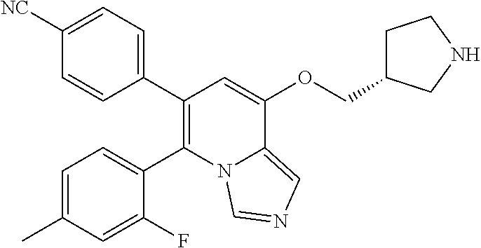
C1(C2=C(C3=CC=C([NC])C=C3)C=C(OCC3CCNC3)C3=CN=CN23)=CC=C(C)C=C1F
